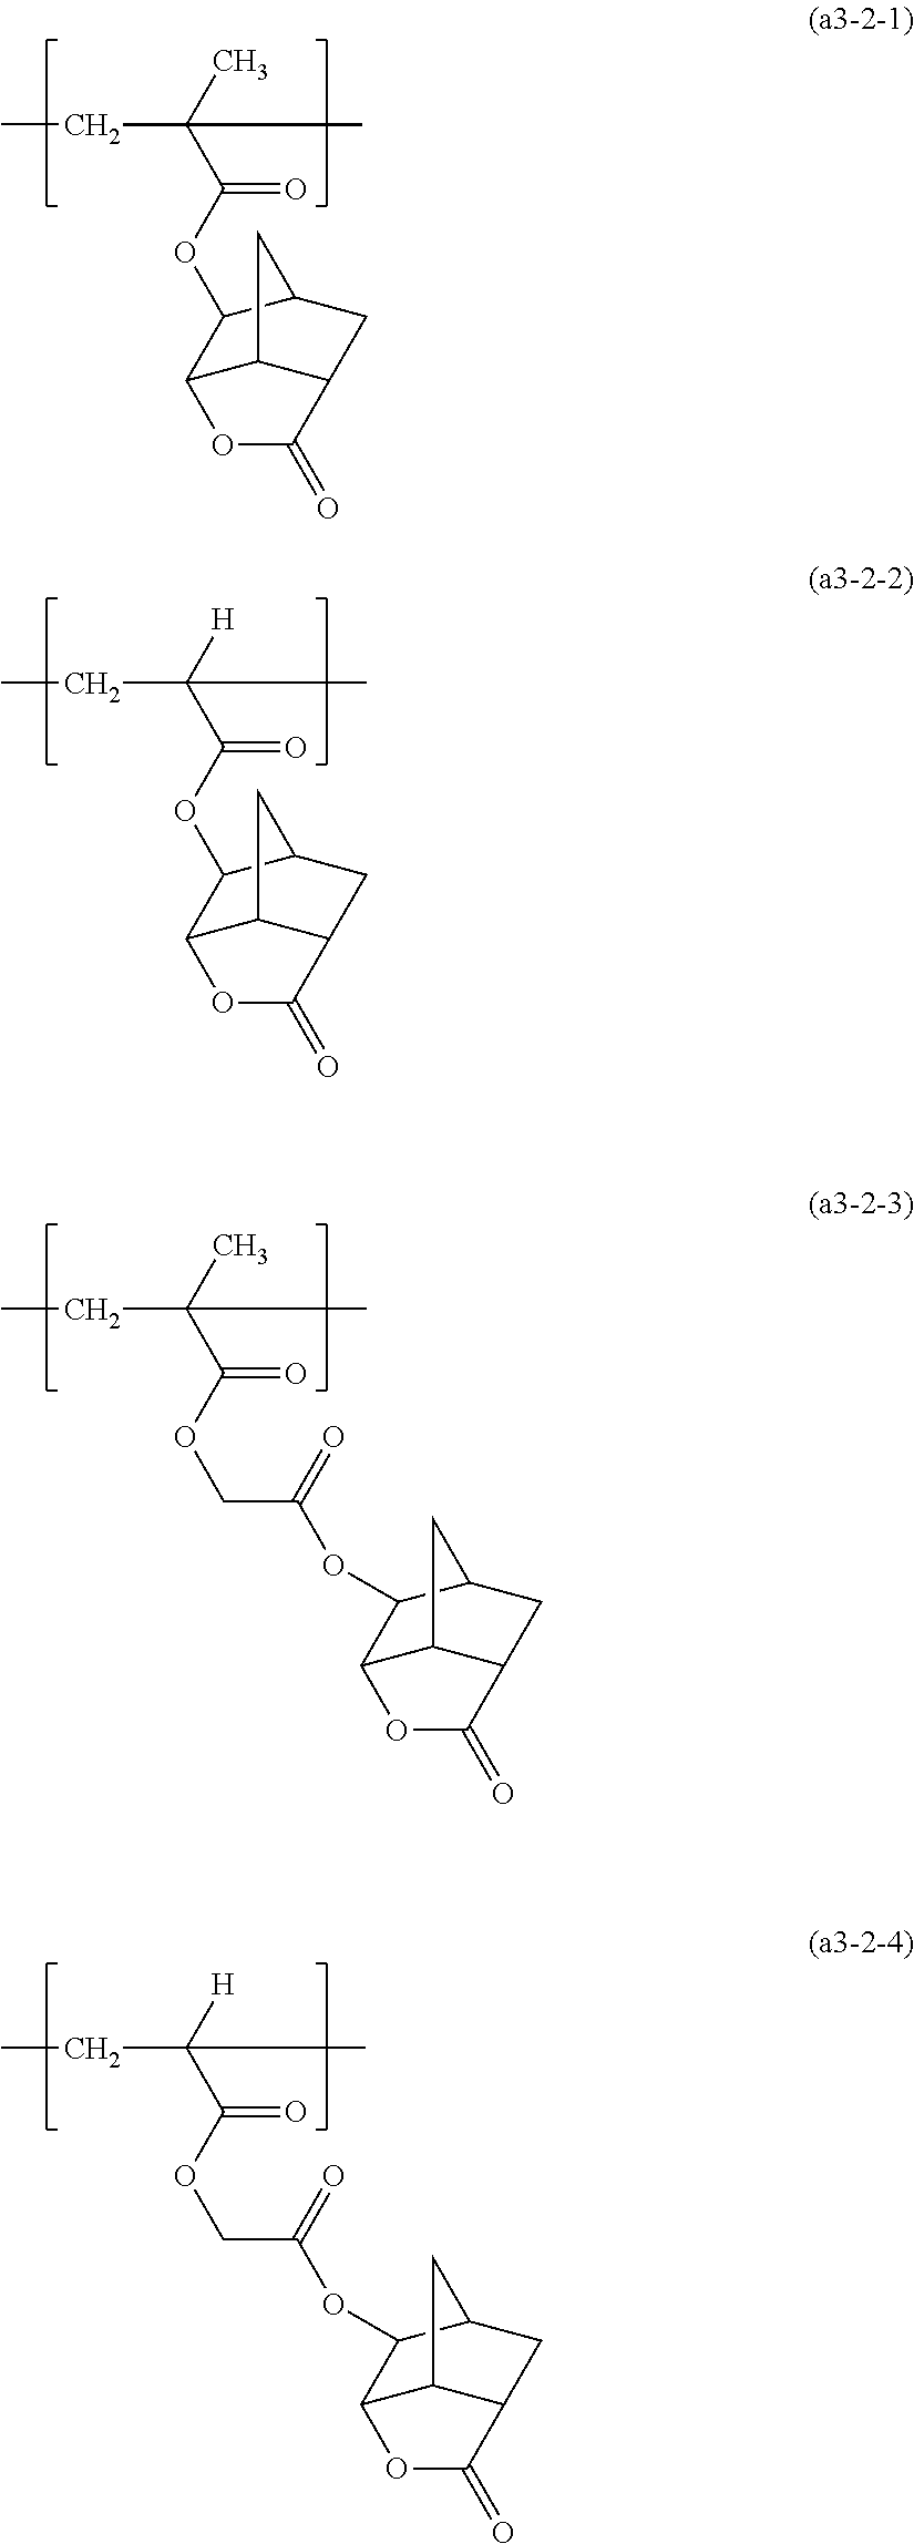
O(C(C(C)(CC)C)=O)C1C2C3C(CC1C3)C(=O)O2.O(C(C(C)(CC)[H])=O)C1C2C3C(CC1C3)C(=O)O2.C(OC(C(C)(CC)C)=O)C(=O)OC1C2C3C(CC1C3)C(=O)O2.C(OC(C(C)(CC)[H])=O)C(=O)OC1C2C3C(CC1C3)C(=O)O2
